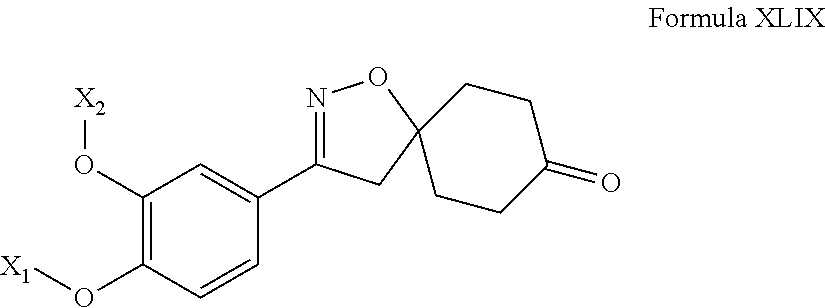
C1(O[X2])=C(O[X1])C=CC(C2=NOC3(C2)CCC(=O)CC3)=C1
